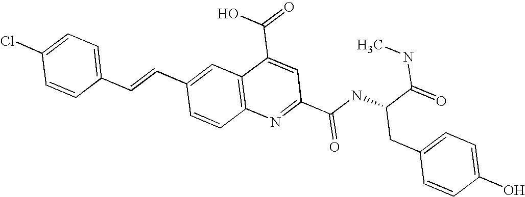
C1=C(Cl)C=CC(C=CC2=CC3=C(C=C2)N=C(C(NC(C(=O)NC)CC2=CC=C(O)C=C2)=O)C=C3C(=O)O)=C1
